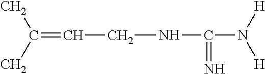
C(NC(=N)N([H])[H])C=C(C)C
